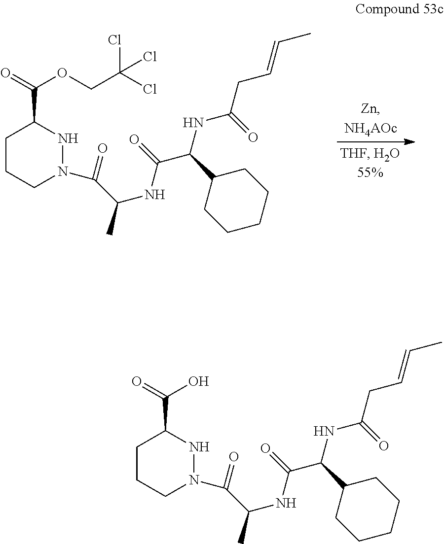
C1CCN(C(=O)C(NC(=O)C(NC(CC=CC)=O)C2CCCCC2)C)NC1C(=O)OCC(Cl)(Cl)Cl.C1CCN(C(=O)C(NC(=O)C(NC(CC=CC)=O)C2CCCCC2)C)NC1C(=O)O
